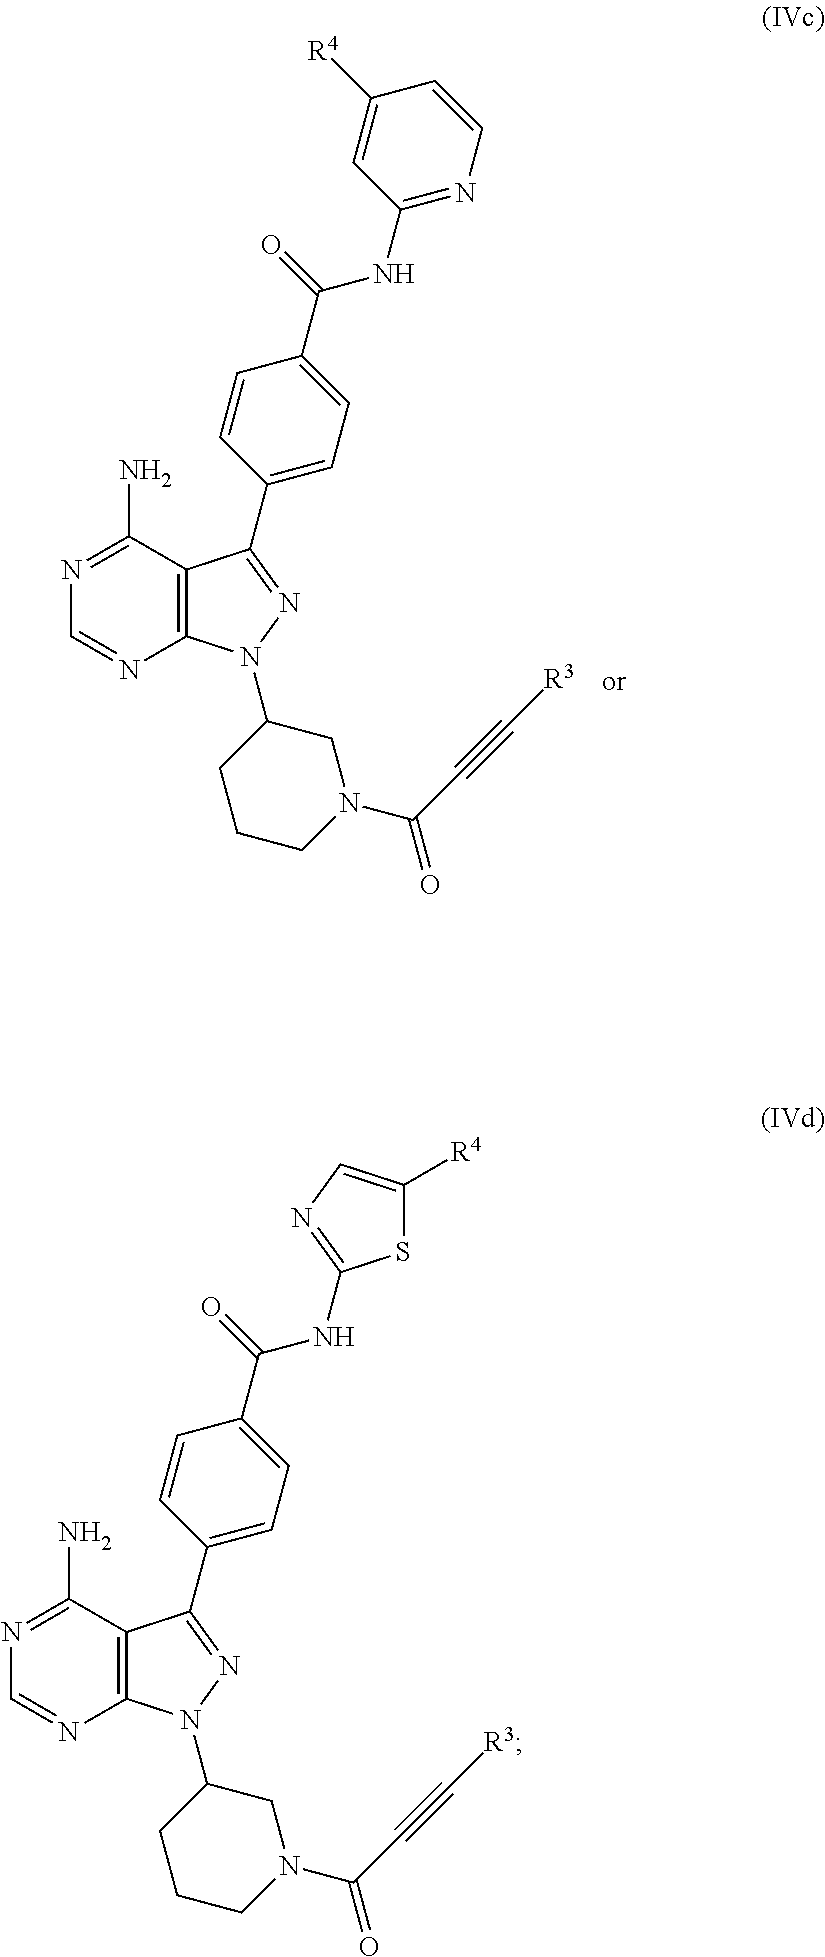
C12=C(C(N)=NC=N1)C(C1=CC=C(C(=O)NC3=NC=CC([R4])=C3)C=C1)=NN2C1CN(C(=O)C#C[R3])CCC1.C12=C(C(N)=NC=N1)C(C1=CC=C(C(=O)NC3=NC=C([R4])S3)C=C1)=NN2C1CN(C(=O)C#C[R3])CCC1
